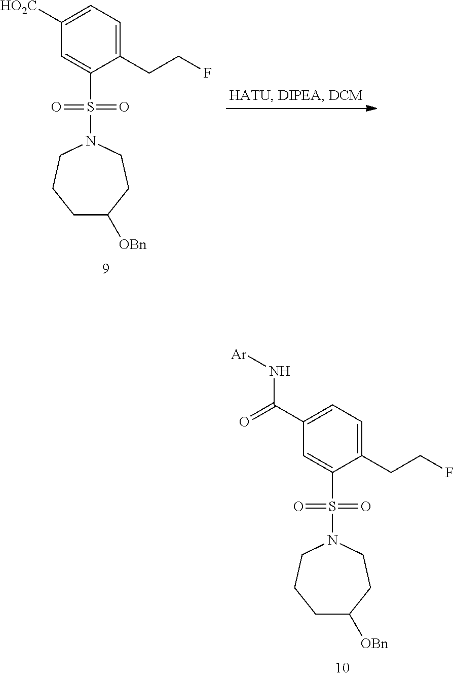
[OBn]C1CCCN(S(C2=CC([HO2C])=CC=C2CCF)(=O)=O)CC1.[OBn]C1CCCN(S(C2=CC(C(=O)N[Ar])=CC=C2CCF)(=O)=O)CC1
